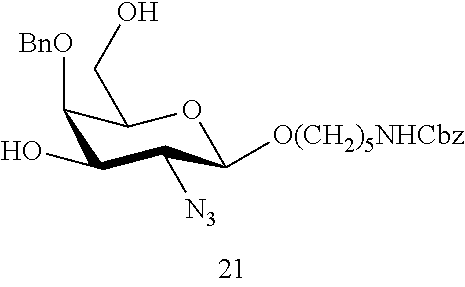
C1([BnO])C(O)C([N3])C([O(CH2)5NHCbz])OC1CO
